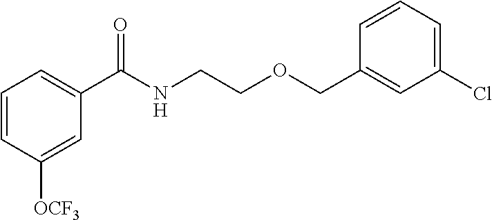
C1=CC([OCF3])=CC(C(NCCOCC2=CC(Cl)=CC=C2)=O)=C1
